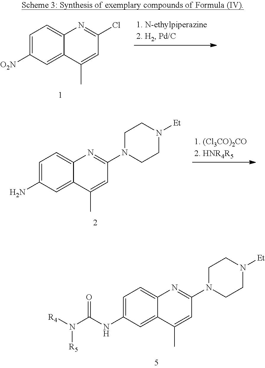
C1=C([O2N])C=C2C(=C1)N=C(Cl)C=C2C.C1=C(NC(N([R4])[R5])=O)C=C2C(=C1)N=C(N1CCN([Et])CC1)C=C2C.C1=C(N)C=C2C(=C1)N=C(N1CCN([Et])CC1)C=C2C
